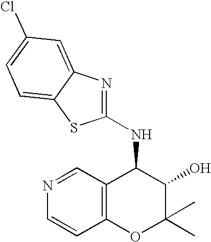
N1=CC2=C(C=C1)OC(C)(C)C(O)C2NC1=NC2=CC(Cl)=CC=C2S1
